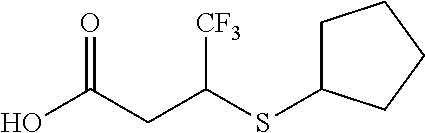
OC(CC(SC1CCCC1)[CF3])=O
